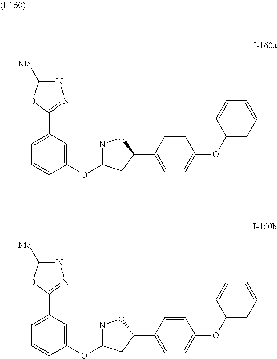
C1(OC2=NOC(C3=CC=C(OC4=CC=CC=C4)C=C3)C2)=CC(C2=NN=C([Me])O2)=CC=C1.C1(OC2=NOC(C3=CC=C(OC4=CC=CC=C4)C=C3)C2)=CC(C2=NN=C([Me])O2)=CC=C1
